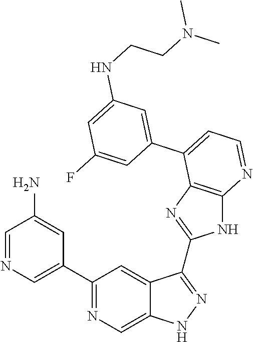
C1=NC=C(C2=NC=C3C(=C2)C(C2=NC4=C(N2)N=CC=C4C2=CC(NCCN(C)C)=CC(F)=C2)=NN3)C=C1N
